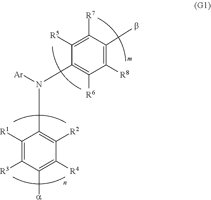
C1([R1])=C([R3])C([a])=C([R4])C([R2])=C1N([Ar])C1=C([R6])C([R8])=C(b)C([R7])=C1[R5]
